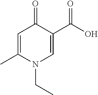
C1=C(C)N(CC)C=C(C(=O)O)C1=O
